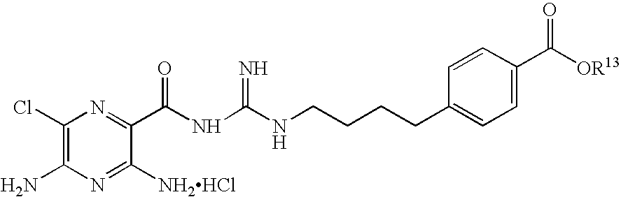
C1(Cl)=C(N)N=C([NH2HCl])C(C(NC(NCCCCC2=CC=C(C([OR13])=O)C=C2)=N)=O)=N1
